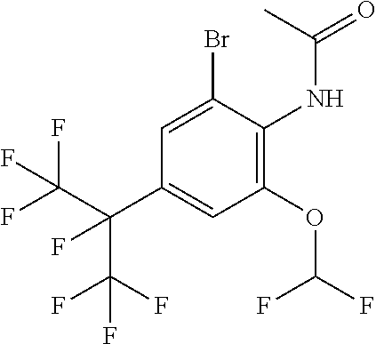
N(C1=C(OC(F)F)C=C(C(C(F)(F)F)(C(F)(F)F)F)C=C1Br)C(=O)C
